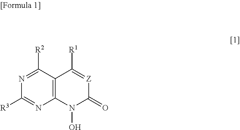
C12=C(C([R2])=NC([R3])=N1)C([R1])=[Z]C(=O)N2O
